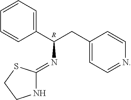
C1=CC=CC(C(CC2=CC=NC=C2)N=C2NCCS2)=C1.[R]
